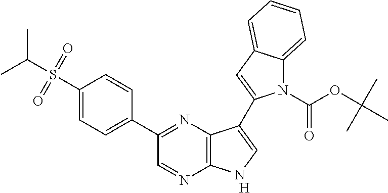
[H].C1(C2=NC3=C(N=C2)NC=C3C2=CC3=CC=CC=C3N2C(OC(C)(C)C)=O)=CC=C(S(C(C)C)(=O)=O)C=C1
